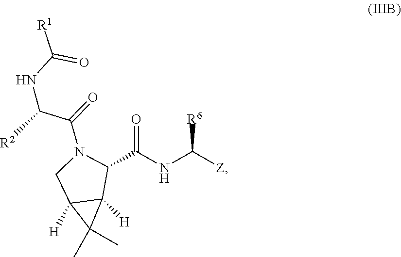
O=C([R1])NC(C(=O)N1C(C(=O)NC([R6])[Z])C2([H])C([H])(C2(C)C)C1)[R2]
